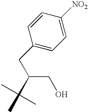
C1=CC(CC(CO)C)=CC=C1[NO2]
